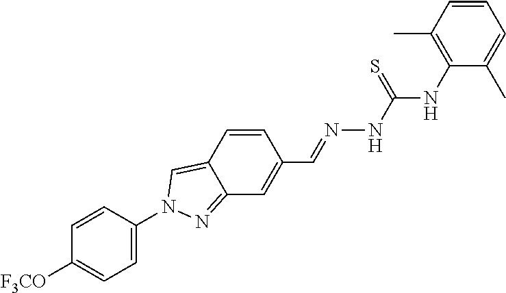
C1=CC(N2C=C3C=CC(C=NNC(NC4=C(C)C=CC=C4C)=S)=CC3=N2)=CC=C1[F3CO]
